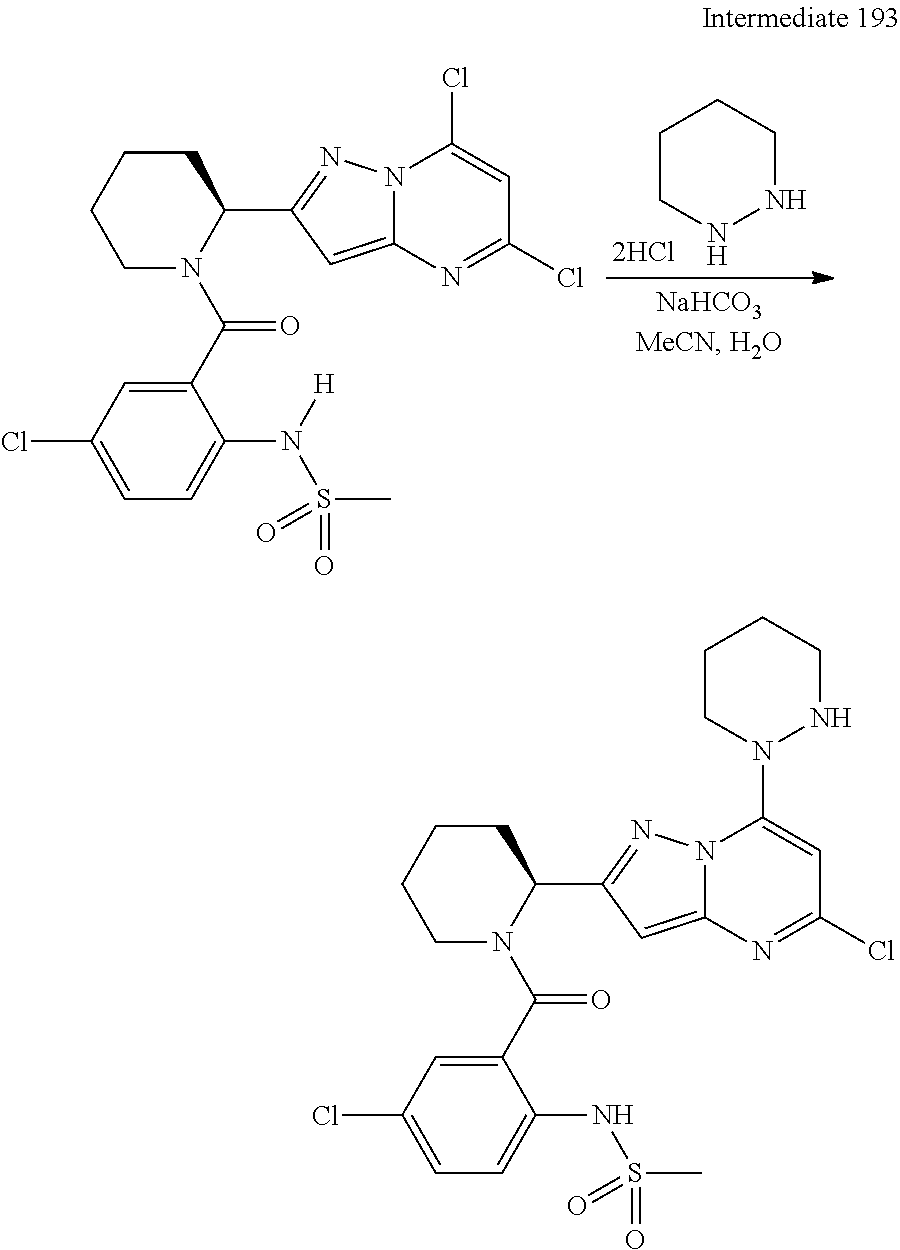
C1CNNCC1.C1CCCN(C(C2=CC(Cl)=CC=C2N([H])S(C)(=O)=O)=O)C1C1=NN2C(=C1)N=C(Cl)C=C2Cl.C1CCCN(C(C2=CC(Cl)=CC=C2NS(C)(=O)=O)=O)C1C1=NN2C(=C1)N=C(Cl)C=C2N1NCCCC1
